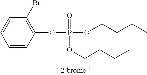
C1=CC(OP(OCCCC)(=O)OCCCC)=C(Br)C=C1
